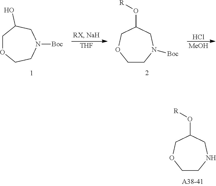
C1OCCN([Boc])CC1O.[THF].C1CN([Boc])CC(O[R])CO1.[MeOH].Cl.C1CNCC(O[R])CO1
